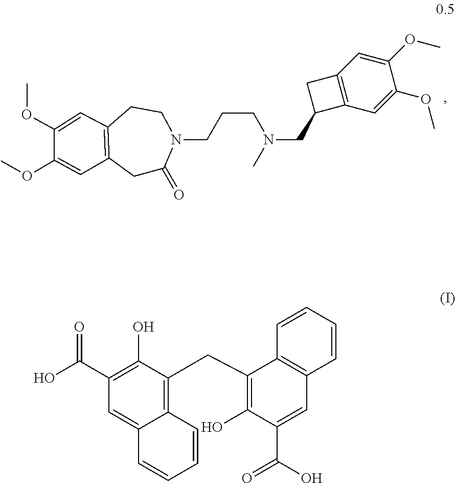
C12=C(C=C(OC)C(OC)=C1)CCN(CCCN(C)CC1C3=C(C=C(OC)C(OC)=C3)C1)C(=O)C2.C12=C(CC3=C(O)C(C(=O)O)=CC4=C3C=CC=C4)C(O)=C(C(=O)O)C=C1C=CC=C2
